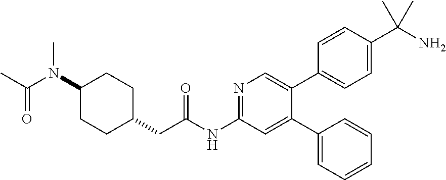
N1=C(NC(CC2CCC(N(C(C)=O)C)CC2)=O)C=C(C2=CC=CC=C2)C(C2=CC=C(C(N)(C)C)C=C2)=C1
